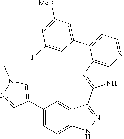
C1(C2=CC=C3C(=C2)C(C2=NC4=C(N2)N=CC=C4C2=CC([MeO])=CC(F)=C2)=NN3)=CN(C)N=C1
